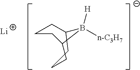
[n-C3H7]B1([H])CCCCC1CC.[Li]
